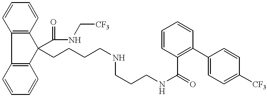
C12=C(C3=C(C1(C(NC[CF3])=O)CCCCNCCCNC(=O)C1=C(C4=CC=C([CF3])C=C4)C=CC=C1)C=CC=C3)C=CC=C2
